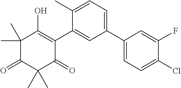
C1(C2=CC=C(Cl)C(F)=C2)=CC=C(C)C(C2=C(O)C(C)(C)C(=O)C(C)(C)C2=O)=C1
